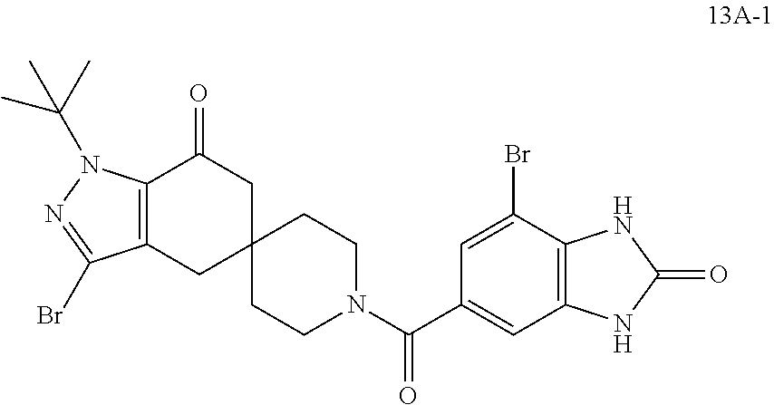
C(N1CCC2(CC1)CC(=O)C1=C(C2)C(Br)=NN1C(C)(C)C)(=O)C1=CC2=C(C(Br)=C1)NC(=O)N2
